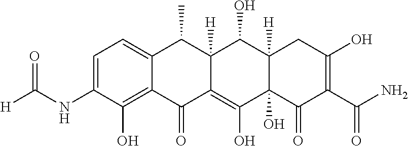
C1=C(NC([H])=O)C(O)=C2C(=C1)C(C)C1([H])C(=C(O)C3(O)C([H])(C1O)CC(O)=C(C(N)=O)C3=O)C2=O
